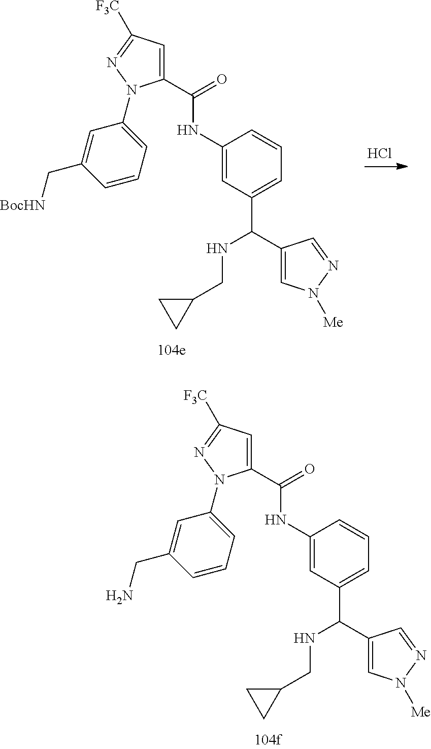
C1(C(NC2=CC(C(C3=CN([Me])N=C3)NCC3CC3)=CC=C2)=O)=CC([F3C])=NN1C1=CC=CC(C[BocHN])=C1.Cl.C1(C(NC2=CC(C(C3=CN([Me])N=C3)NCC3CC3)=CC=C2)=O)=CC([F3C])=NN1C1=CC=CC(CN)=C1
